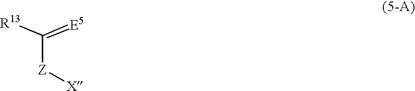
C([Z][X])(=[E5])[R13]
